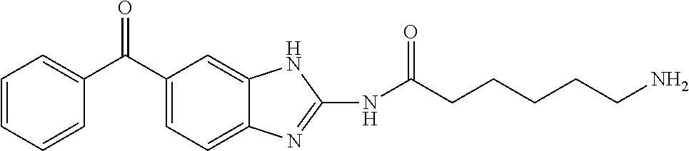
C1=CC=CC(C(C2=CC=C3C(=C2)NC(NC(CCCCCN)=O)=N3)=O)=C1
